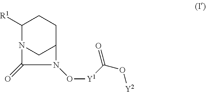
C1([R1])N2CC(CC1)N(O[Y1]C(O[Y2])=O)C2=O
